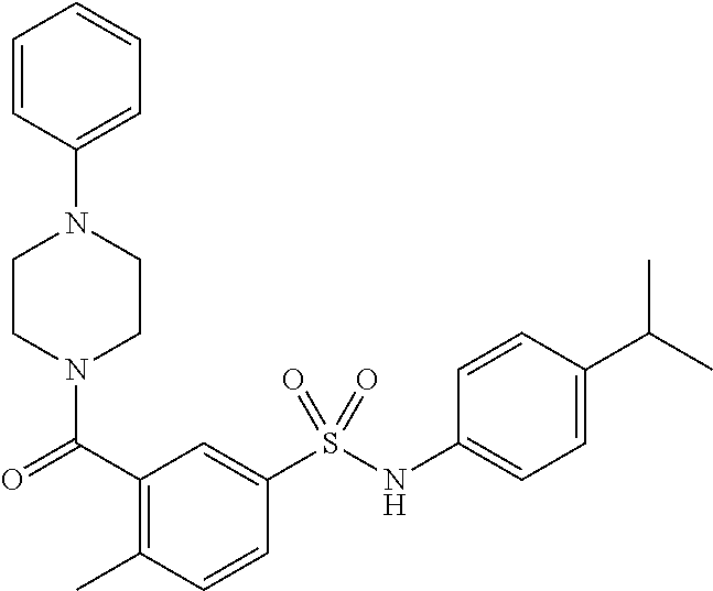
C1CN(C(=O)C2=C(C)C=CC(S(NC3=CC=C(C(C)C)C=C3)(=O)=O)=C2)CCN1C1=CC=CC=C1
